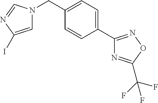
C1=C(I)N=CN1CC1=CC=C(C2=NOC(C(F)(F)F)=N2)C=C1
